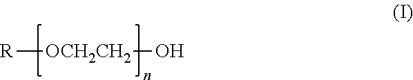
[R][OCH2CH2]O
